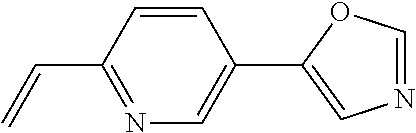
C1=CC(C=C)=NC=C1C1=CN=CO1
